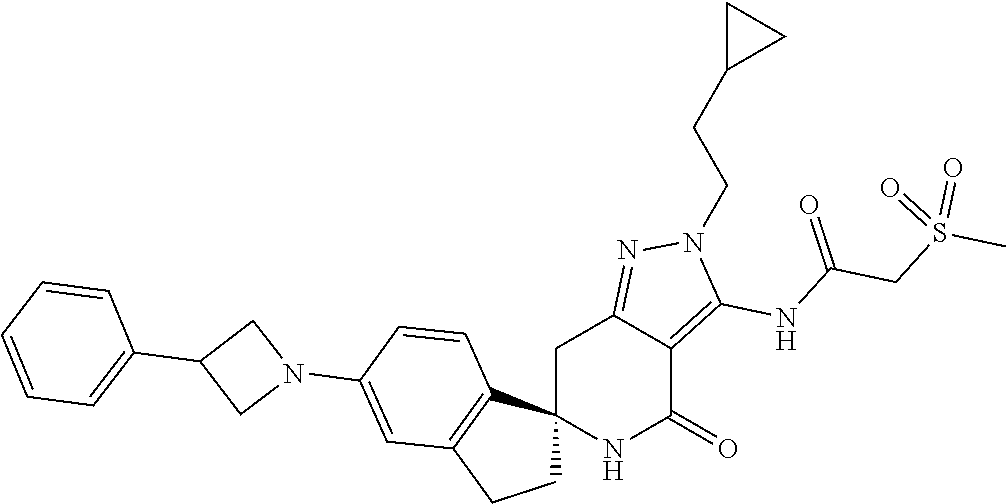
C12(NC(=O)C3=C(NC(CS(C)(=O)=O)=O)N(CCC4CC4)N=C3C1)CCC1=C2C=CC(N2CC(C3=CC=CC=C3)C2)=C1
